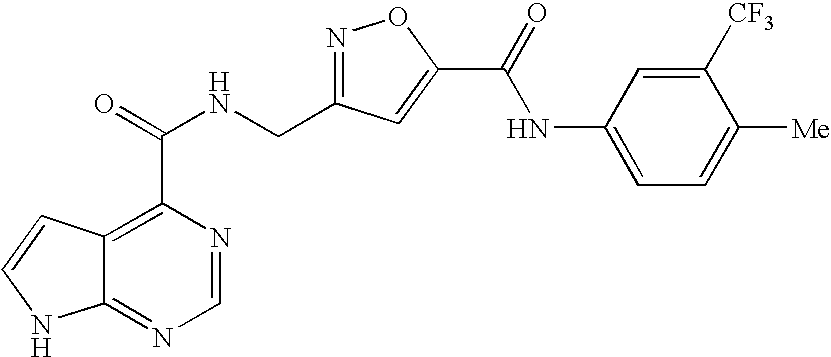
C12=NC=NC(C(NCC3=NOC(C(=O)NC4=CC=C([Me])C([CF3])=C4)=C3)=O)=C1C=CN2
